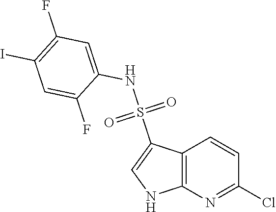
O=S(NC1=CC(F)=C(I)C=C1F)(=O)C1=CNC2=C1C=CC(Cl)=N2
